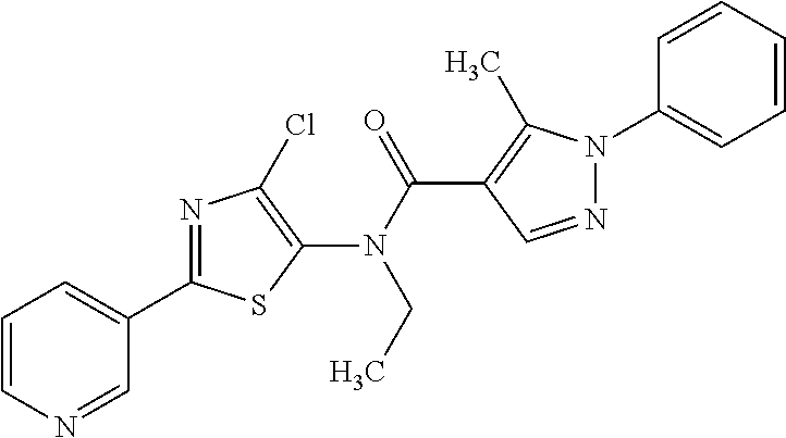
C1(C2=NC(Cl)=C(N(C(=O)C3=C(C)N(C4=CC=CC=C4)N=C3)CC)S2)=CC=CN=C1
